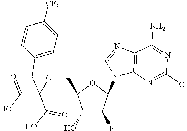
C12=C(N=C(Cl)N=C1N)N(C1OC(COC(C(=O)O)(CC3=CC=C([CF3])C=C3)C(O)=O)C(O)C1F)C=N2
